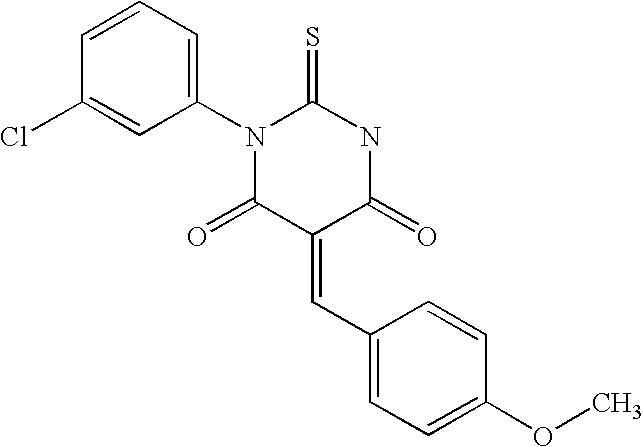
C1(Cl)=CC(N2C(=S)NC(=O)C(=CC3=CC=C(OC)C=C3)C2=O)=CC=C1
